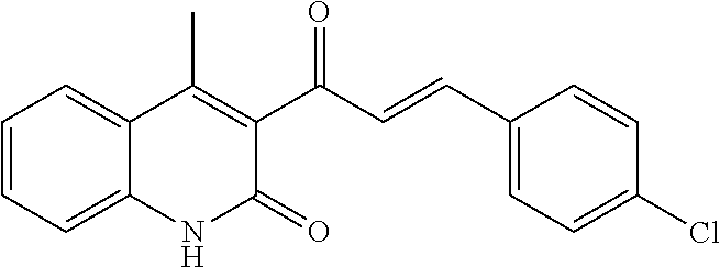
CC1=C(C(C=CC2=CC=C(Cl)C=C2)=O)C(=O)NC2=CC=CC=C12
